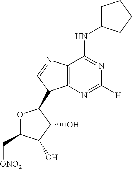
C12=C(N=C([H])N=C1NC1CCCC1)C(C1OC(C[ONO2])C(O)C1O)C=N2
